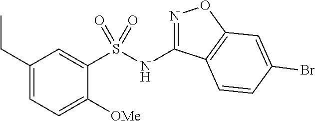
N(C1=NOC2=C1C=CC(Br)=C2)S(C1=CC(CC)=CC=C1[OMe])(=O)=O
